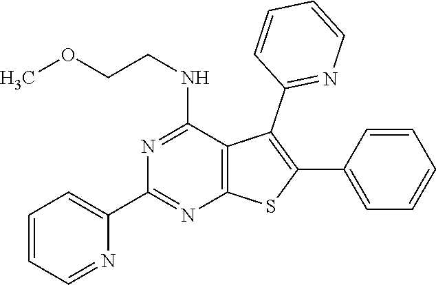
C1(C2=NC3=C(C(NCCOC)=N2)C(C2=NC=CC=C2)=C(C2=CC=CC=C2)S3)=CC=CC=N1
